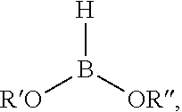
[H]B([OR])[RO]
